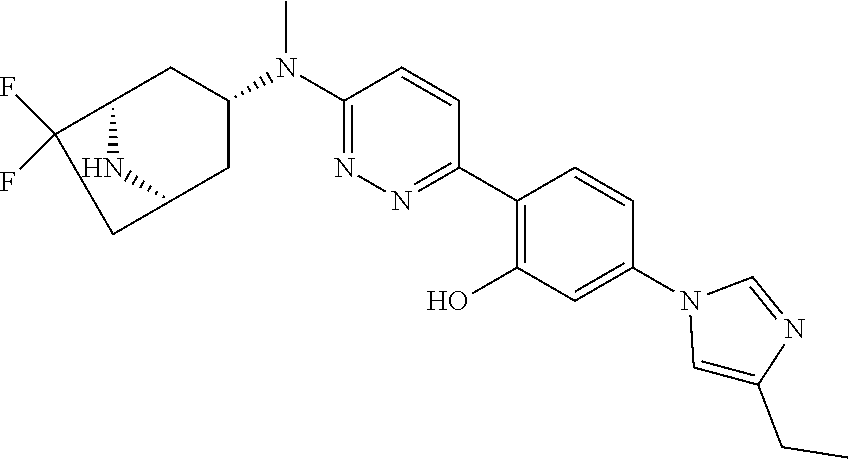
C1(N(C2CC3C(F)(F)CC(C2)N3)C)=NN=C(C2=C(O)C=C(N3C=C(CC)N=C3)C=C2)C=C1
